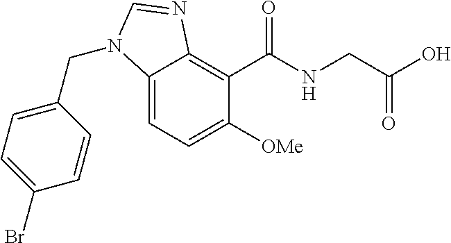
C12=CC=C([OMe])C(C(NCC(O)=O)=O)=C1N=CN2CC1=CC=C(Br)C=C1
